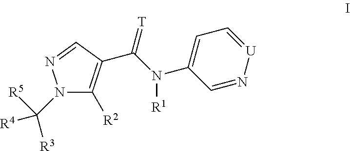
N1(C([R4])([R3])[R5])C([R2])=C(C(=[T])N(C2=CC=[U]N=C2)[R1])C=N1
